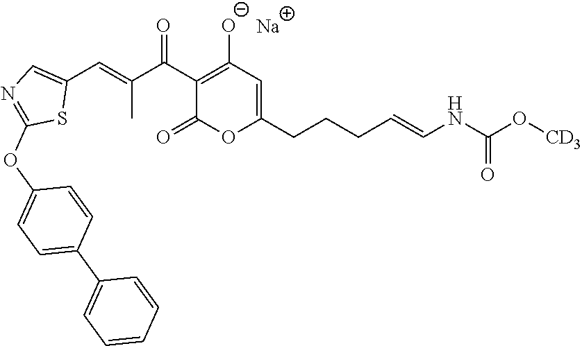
[Na].C1(C(C(=CC2=CN=C(OC3=CC=C(C4=CC=CC=C4)C=C3)S2)C)=O)=C([O-])C=C(CCCC=CNC(O[CD3])=O)OC1=O
